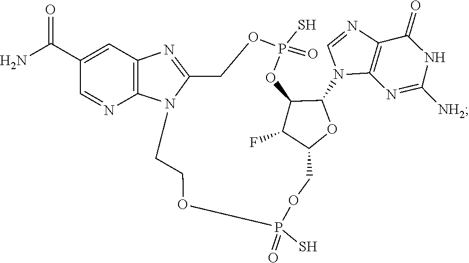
C1=NC2=C(N1C1C3C(F)C(COP(S)(=O)OCCN4C(=NC5=C4N=CC(C(N)=O)=C5)COP(S)(=O)O3)O1)N=C([NH2])NC2=O
